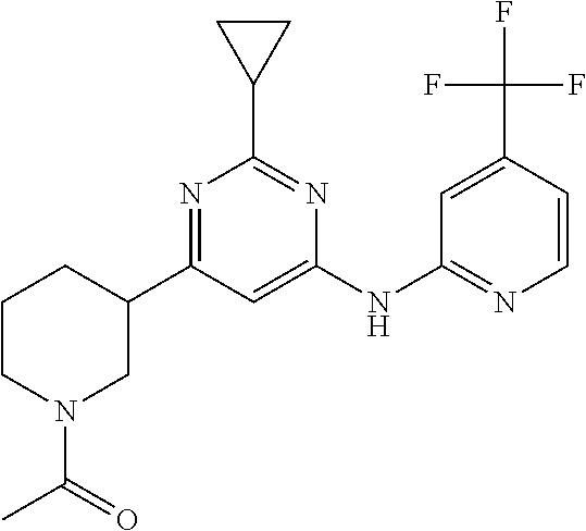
C1CN(C(C)=O)CC(C2=NC(C3CC3)=NC(NC3=NC=CC(C(F)(F)F)=C3)=C2)C1
